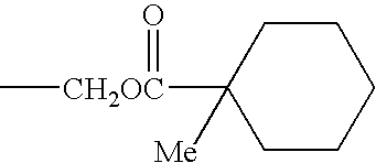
C1CCCCC1([Me])[CH2OC](C)=O
